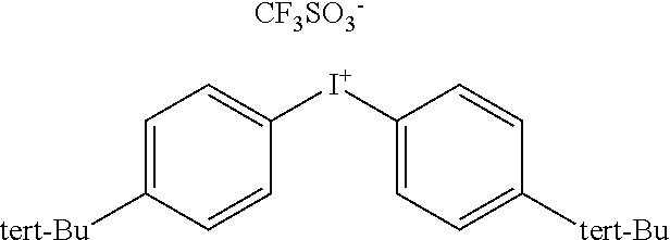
C1=C([tert-Bu])C=CC([I+]C2=CC=C([tert-Bu])C=C2)=C1.[CF3SO3-]
